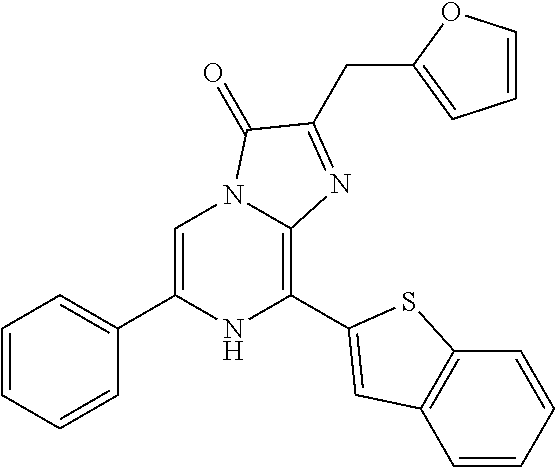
C1=C(C2=CC=CC=C2)NC(C2=CC3=C(C=CC=C3)S2)=C2N1C(=O)C(CC1=CC=CO1)=N2
